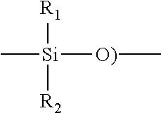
C[Si]([O)]C)([R1])[R2]
